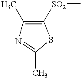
C1(C)=C([SO2]C)SC(C)=N1
